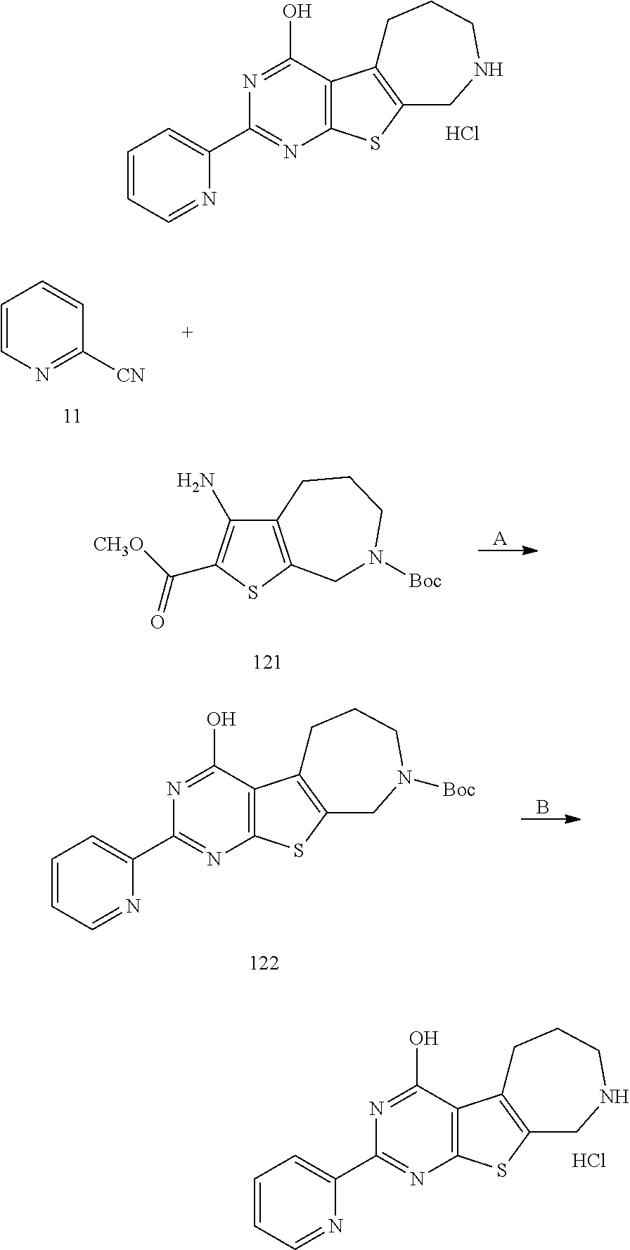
Cl.C1=CC=NC(C2=NC3=C(C(O)=N2)C2=C(S3)CNCCC2)=C1.Cl.C1=CC=NC(C2=NC3=C(C(O)=N2)C2=C(S3)CNCCC2)=C1.C1=CN=C([CN])C=C1.C12=C(SC(C(=O)[CH3O])=C1N)CN([Boc])CCC2.[A].C1=CC=NC(C2=NC3=C(C(O)=N2)C2=C(S3)CN([Boc])CCC2)=C1.B
